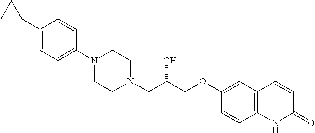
C1(C2CC2)=CC=C(N2CCN(CC(COC3=CC4=C(C=C3)NC(=O)C=C4)O)CC2)C=C1
